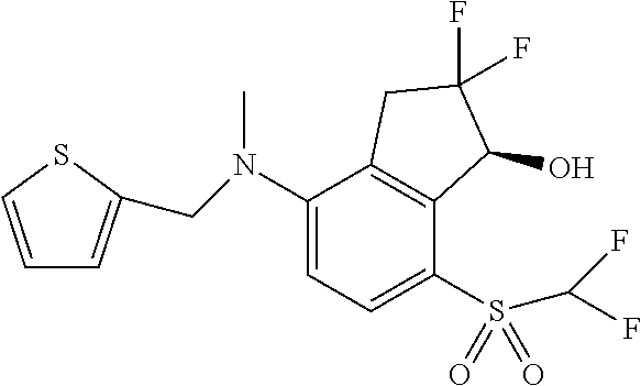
C(N(C1=CC=C(S(C(F)F)(=O)=O)C2=C1CC(F)(F)C2O)C)C1=CC=CS1
